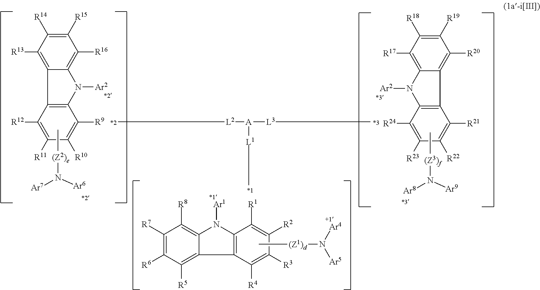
N1([Ar2])C2=C([R16])C([R15])=C([R14])C([R13])=C2C2=C1C([R9])=C([R10])C([R11])=C2[R12].C[(Z1)d]N([Ar5])[Ar4].C[(Z2)e]N([Ar7])[Ar6].C[(Z3)f]N([Ar8])[Ar9].C12=C(C([R4])=C([R3])C([R2])=C1[R1])C1=C([R5])C([R6])=C([R7])C([R8])=C1N2[Ar1].N1([Ar2])C2=C(C3=C([R20])C([R19])=C([R18])C([R17])=C13)C([R21])=C([R22])C([R23])=C2[R24].C[L2][A]([L3]C)[L1]C
